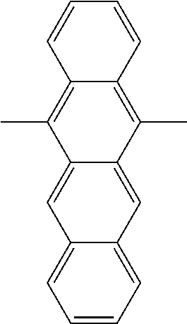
C1=CC=C2C(=C1)C=C1C(=C2)C(C)=C2C(=C1C)C=CC=C2
